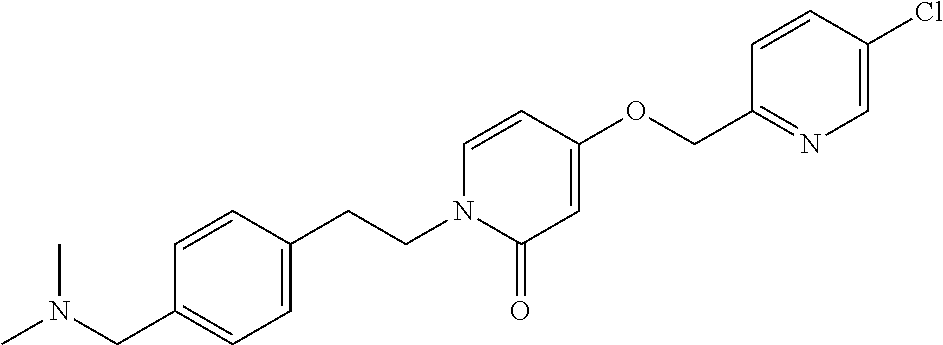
CN(CC1=CC=C(CCN2C(=O)C=C(OCC3=NC=C(Cl)C=C3)C=C2)C=C1)C
